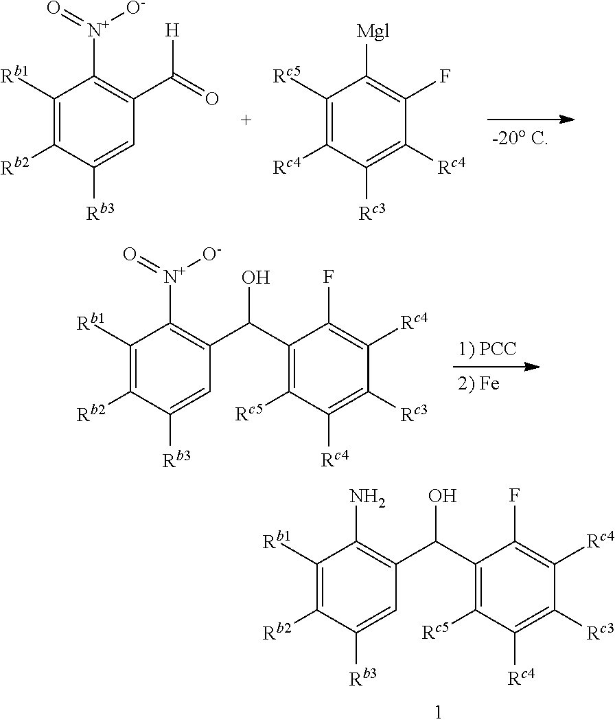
C1([Rb1])=C([Rb2])C([Rb3])=CC(C(C2=C([Rc5])C([Rc4])=C([Rc3])C([Rc4])=C2F)O)=C1N.C1([Rb1])=C([Rb2])C([Rb3])=CC(C(=O)[H])=C1[N+](=O)[O-].C1([Rc5])=C([Rc4])C([Rc3])=C([Rc4])C(F)=C1[Mgl].C1([Rb1])=C([Rb2])C([Rb3])=CC(C(C2=C([Rc5])C([Rc4])=C([Rc3])C([Rc4])=C2F)O)=C1[N+](=O)[O-]
